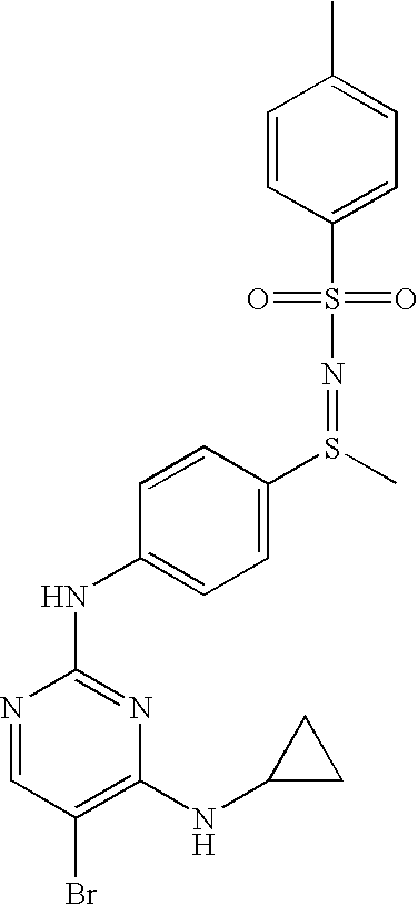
C1=C(S(N=S(C2=CC=C(NC3=NC(NC4CC4)=C(Br)C=N3)C=C2)C)(=O)=O)C=CC(C)=C1
